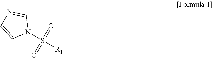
[R1]S(N1C=NC=C1)(=O)=O
